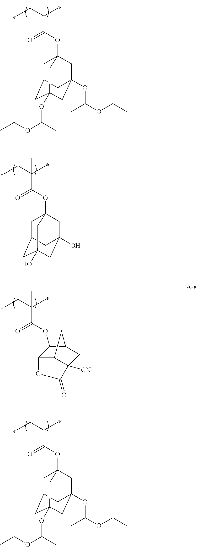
CCC(C)(C)C(=O)OC1C2C3C([CN])(CC1C3)C(=O)O2.CCC(C)(C)C(=O)OC12CC3CC(OC(OCC)C)(CC(OC(C)OCC)(C1)C3)C2.CCC(C)(C)C(=O)OC12CC3CC(O)(CC(O)(C1)C3)C2.CCC(C)(C)C(=O)OC12CC3CC(OC(OCC)C)(CC(OC(C)OCC)(C1)C3)C2
